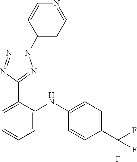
C1=C(NC2=CC=CC=C2C2=NN(C3=CC=NC=C3)N=N2)C=CC(C(F)(F)F)=C1
